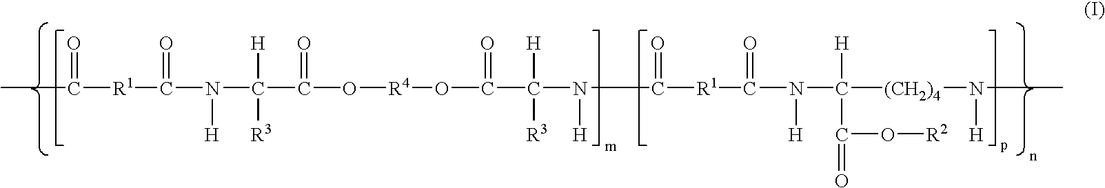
CC([R1]C(=O)N([H])C([H])([R3])C(=O)O[R4]OC(C([R3])([H])N([H])C([R1]C(N(C([(CH2)4]N(C)[H])(C(=O)O[R2])[H])[H])=O)=O)=O)=O
